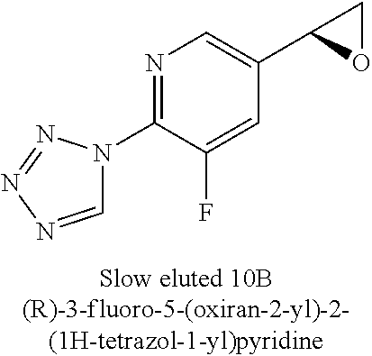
C1=NN=NN1C1=NC=C(C2OC2)C=C1F
